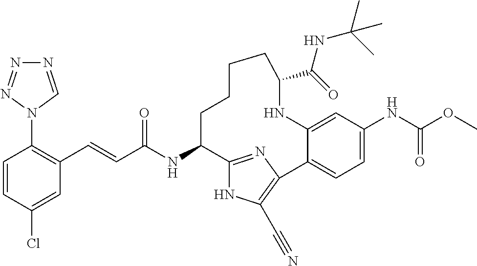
C(C(NC1C2=NC(=C(C#N)N2)C2=CC=C(NC(OC)=O)C=C2NC(C(=O)NC(C)(C)C)CCCC1)=O)=CC1=C(N2C=NN=N2)C=CC(Cl)=C1
